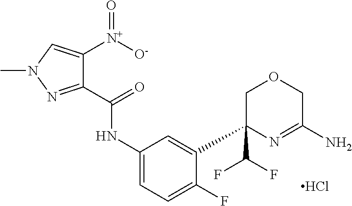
CN1N=C(C(=O)NC2=CC=C(F)C(C3(C(F)F)COCC(N)=N3)=C2)C([N+]([O-])=O)=C1.Cl
